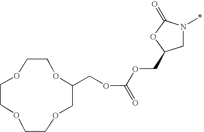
C1N(C)C(=O)OC1COC(=O)OCC1OCCOCCOCCOC1
